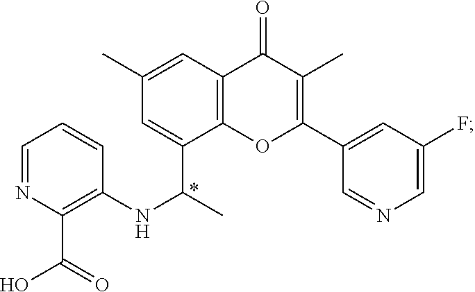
C12=C(OC(C3=CC(F)=CN=C3)=C(C)C1=O)C(C(NC1=C(C(O)=O)N=CC=C1)C)=CC(C)=C2
